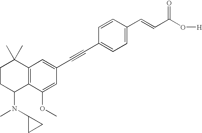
C1=C(C=CC(O[H])=O)C=CC(C#CC2=CC3=C(C(OC)=C2)C(N(C2CC2)C)CCC3(C)C)=C1
